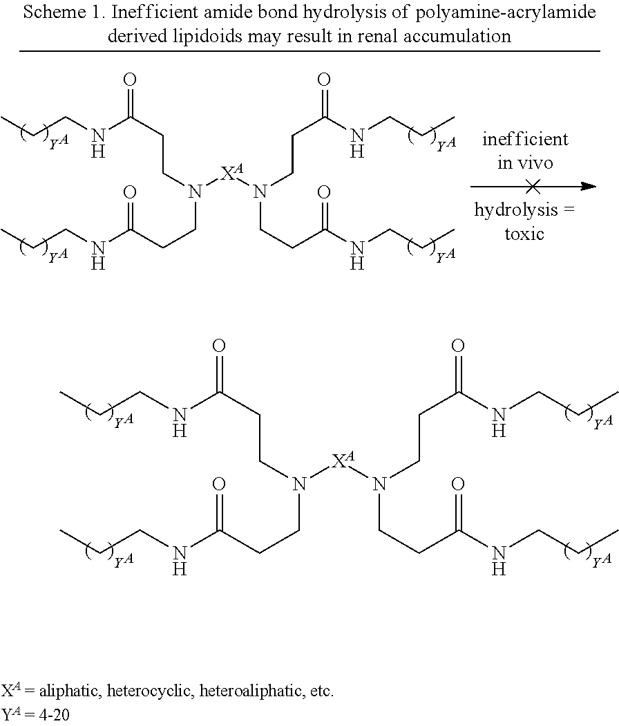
[Y].[A].[Y].[A].[Y].[A].[Y].[A].CCCNC(CCN(CCC(NCCC)=O)[XA]N(CCC(NCCC)=O)CCC(NCCC)=O)=O.CCCNC(CCN(CCC(NCCC)=O)[XA]N(CCC(NCCC)=O)CCC(NCCC)=O)=O.[Y].[A].[Y].[A].[Y].[A].[Y].[A]
